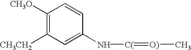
C1([CH3O])=C([CH3CH2])C=C(N[C(]=[O)]C)C=C1
